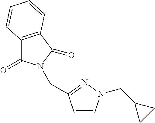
C12=C(C(=O)N(CC3=NN(CC4CC4)C=C3)C1=O)C=CC=C2
